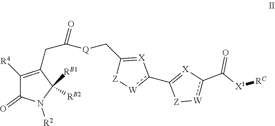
C(C([Q]CC1=[X]c(C2=[X]c(C([X1][RC])=O)[W][Z]2)[W][Z]1)=O)C1=C([R4])C(=O)N([R2])C1([RB1])[RB2]
